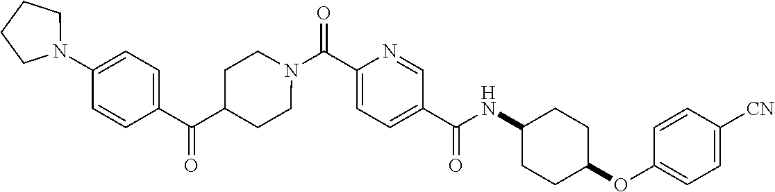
N(C(C1=CC=C(C(=O)N2CCC(C(C3=CC=C(N4CCCC4)C=C3)=O)CC2)N=C1)=O)C1CCC(OC2=CC=C([CN])C=C2)CC1
